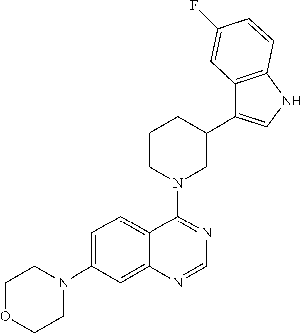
C1OCCN(C2=CC=C3C(=C2)N=CN=C3N2CC(C3=CNC4=C3C=C(F)C=C4)CCC2)C1
